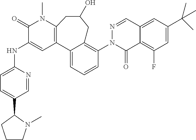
C12=C(N(C)C(=O)C(NC3=CC=C(C4CCCN4C)C=N3)=C1)CC(O)CC1=C(N3C(=O)C4=C(F)C=C(C(C)(C)C)C=C4C=N3)C=CC=C21
